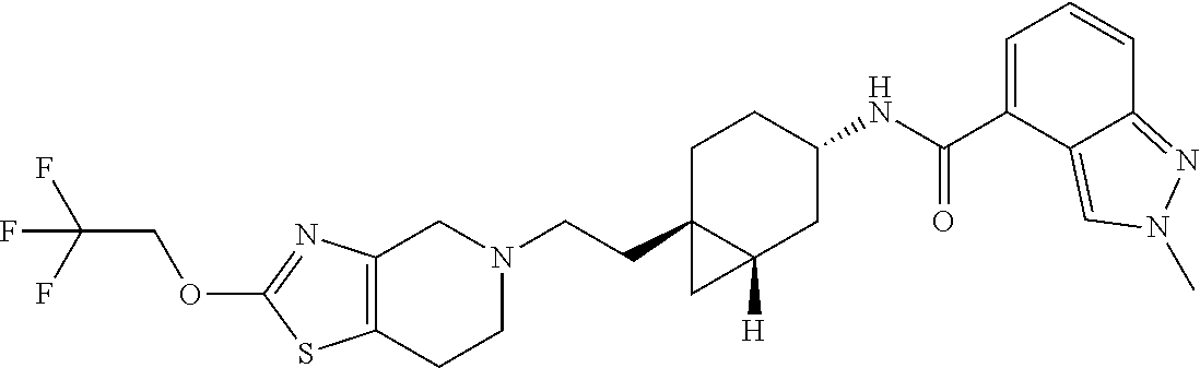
C12=C(CCN(CCC34C([H])(CC(NC(C5=CC=CC6=NN(C)C=C56)=O)CC3)C4)C1)SC(OCC(F)(F)F)=N2
